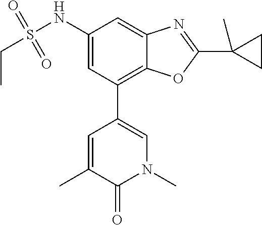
N1(C)C=C(C2=C3C(=CC(NS(CC)(=O)=O)=C2)N=C(C2(C)CC2)O3)C=C(C)C1=O
